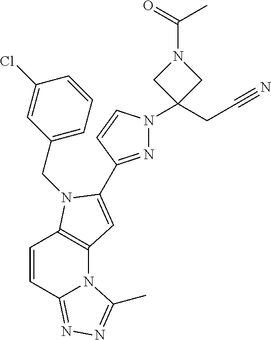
ClC1=CC(CN2C3=C(N4C(=NN=C4C)C=C3)C=C2C2=NN(C3(CC#N)CN(C(C)=O)C3)C=C2)=CC=C1
